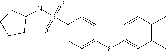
C1(S(NC2CCCC2)(=O)=O)=CC=C(SC2=CC(C)=C(C)C=C2)C=C1
